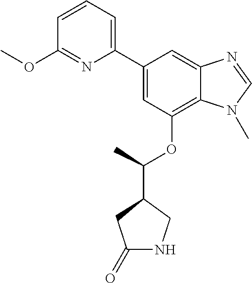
C1=C(C2=CC=CC(OC)=N2)C=C2C(=C1OC(C)C1CNC(=O)C1)N(C)C=N2
